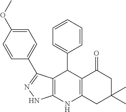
C12=C(CC(C)(C)CC1=O)NC1=C(C2C2=CC=CC=C2)C(C2=CC=C(OC)C=C2)=NN1
